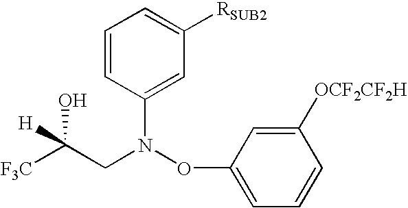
[F3C]C(CN(C1=CC([RSUB2])=CC=C1)OC1=CC=CC([OCF2CF2H])=C1)(O)[H]
